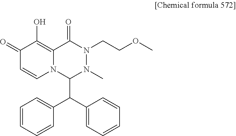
C1(=O)C=CN2C(=C1O)C(=O)N(CCOC)N(C)C2C(C1=CC=CC=C1)C1=CC=CC=C1
